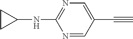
N1=CC(C#C)=CN=C1NC1CC1
